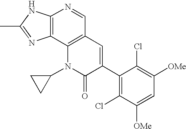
C12=C(C3=C(C=N1)C=C(C1=C(Cl)C([OMe])=CC([OMe])=C1Cl)C(=O)N3C1CC1)N=C(C)N2
